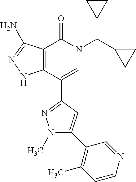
C12=C(C(C3=NN(C)C(C4=C(C)C=CN=C4)=C3)=CN(C(C3CC3)C3CC3)C1=O)NN=C2N
